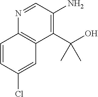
N1=CC(N)=C(C(O)(C)C)C2=C1C=CC(Cl)=C2
